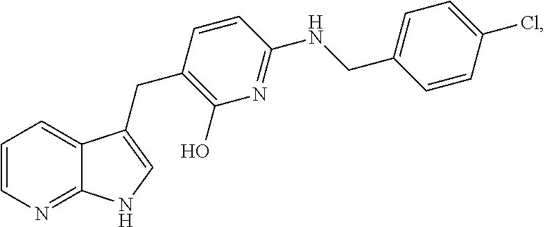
C1=CN=C2C(=C1)C(CC1=C(O)N=C(NCC3=CC=C(Cl)C=C3)C=C1)=CN2
